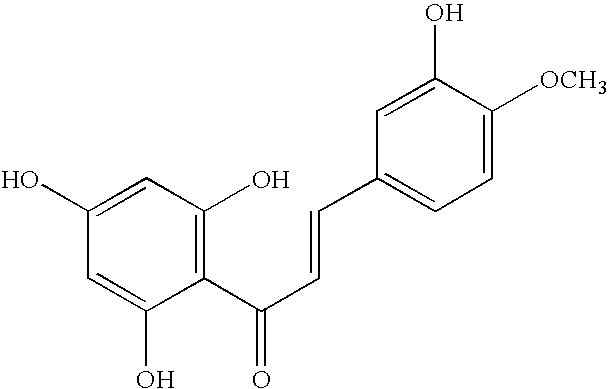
C1(C(C=CC2=CC=C([OCH3])C(O)=C2)=O)=C(O)C=C(O)C=C1O
